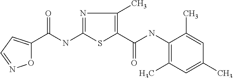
O1C(C(NC2=NC(C)=C(C(NC3=C(C)C=C(C)C=C3C)=O)S2)=O)=CC=N1
